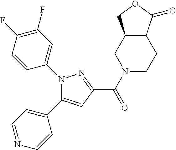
C1(C(N2CCC3C(C2)COC3=O)=O)=NN(C2=CC(F)=C(F)C=C2)C(C2=CC=NC=C2)=C1
